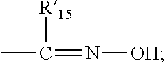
[R15]C(C)=N[OH]
